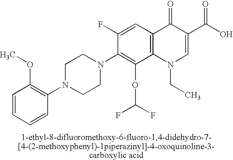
C1=CC=CC(N2CCN(C3=C(OC(F)F)C4=C(C=C3F)C(=O)C(C(O)=O)=CN4CC)CC2)=C1OC
